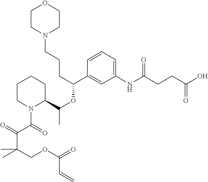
C1CN(CCCC(OC(C)C2CCCCN2C(=O)C(=O)C(COC(=O)C=C)(C)C)C2=CC(NC(CCC(O)=O)=O)=CC=C2)CCO1
